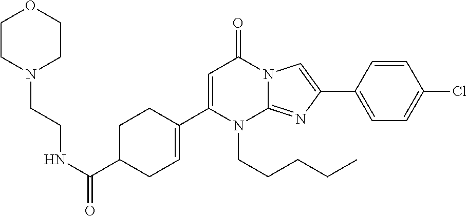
C1C(C(NCCN2CCOCC2)=O)CC=C(C2=CC(=O)N3C(=NC(C4=CC=C(Cl)C=C4)=C3)N2CCCCC)C1
